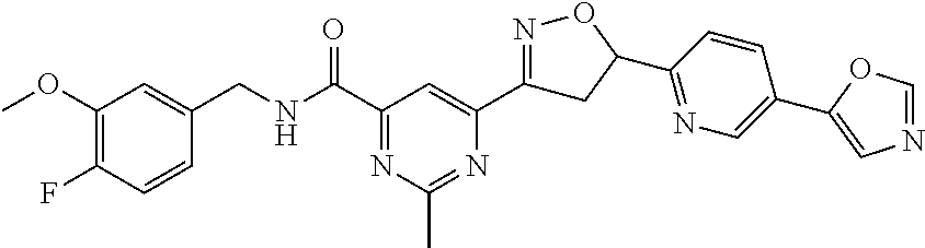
C1(OC)=C(F)C=CC(CNC(C2=NC(C)=NC(C3=NOC(C4=NC=C(C5=CN=CO5)C=C4)C3)=C2)=O)=C1
